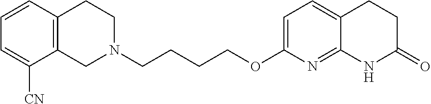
C12=C(CCN(CCCCOC3=CC=C4C(=N3)NC(=O)CC4)C1)C=CC=C2[CN]
